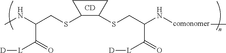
C1C(SCC(NC)C(=O)[L][D])C(SCC(N[comonomer]C)C([L][D])=O)C1.[CD]
